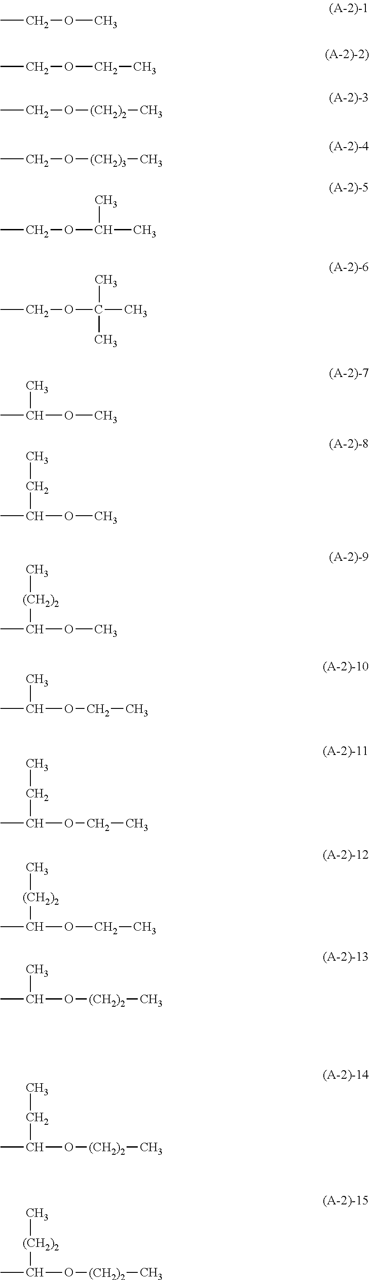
CCOC.CCOCC.CCO[(CH2)2]C.CCO[(CH2)3]C.CCOC(C)C.CCOC(C)(C)C.CC(OC)C.CC(OC)CC.CC(OC)[(CH2)2]C.CC(O[(CH2)2]C)[(CH2)2]C.CC(O[(CH2)2]C)CC.CC(O[(CH2)2]C)C.CC(OCC)C.CC(OCC)CC.CC(OCC)[(CH2)2]C
